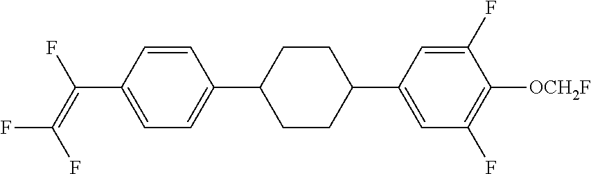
C1=CC(C(=C(F)F)F)=CC=C1C1CCC(C2=CC(F)=C([OCH2F])C(F)=C2)CC1
